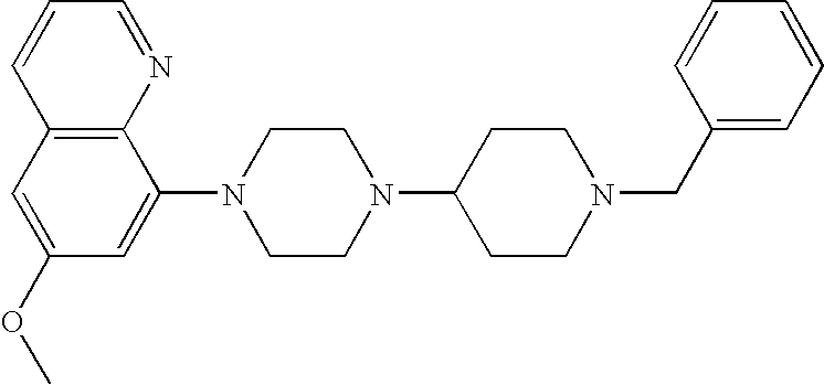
C1=NC2=C(C=C1)C=C(OC)C=C2N1CCN(C2CCN(CC3=CC=CC=C3)CC2)CC1
